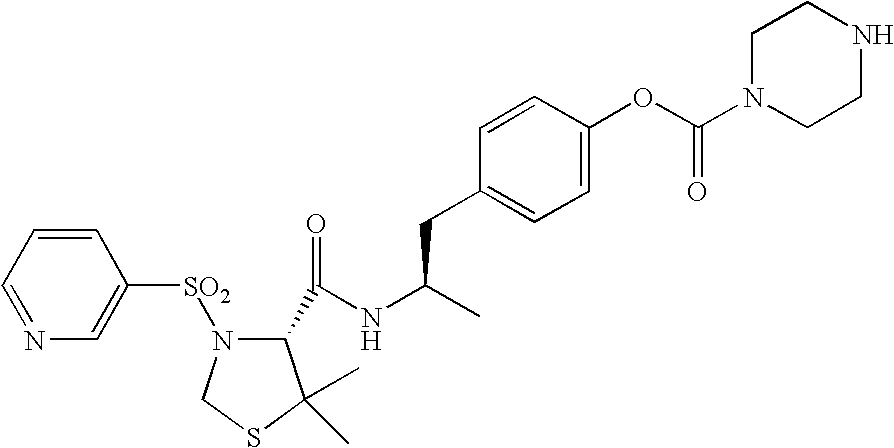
C1=CC=NC=C1[SO2]N1C(C(NC(C)CC2=CC=C(OC(N3CCNCC3)=O)C=C2)=O)C(C)(C)SC1
